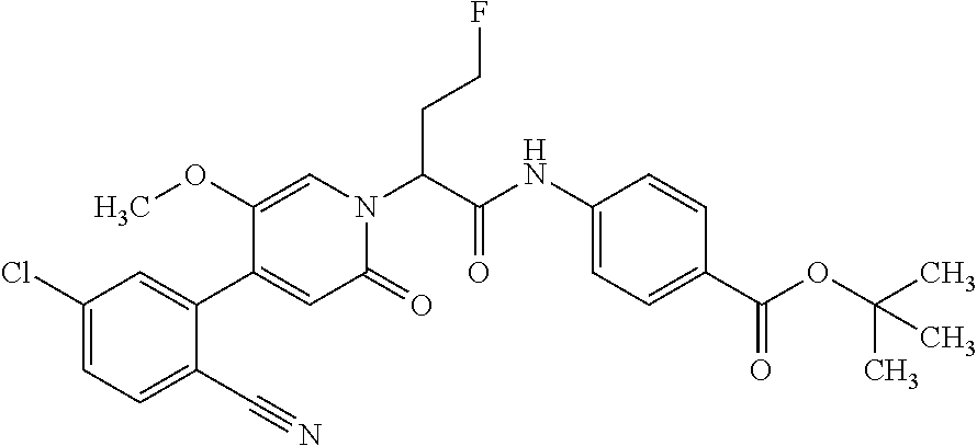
O(C(C)(C)C)C(=O)C1=CC=C(NC(C(CCF)N2C=C(OC)C(C3=CC(Cl)=CC=C3C#N)=CC2=O)=O)C=C1
